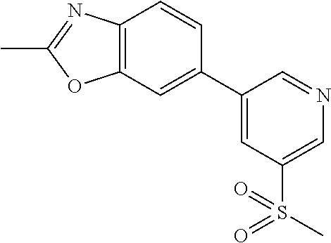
C12=C(C=C(C3=CC(S(C)(=O)=O)=CN=C3)C=C1)OC(C)=N2
